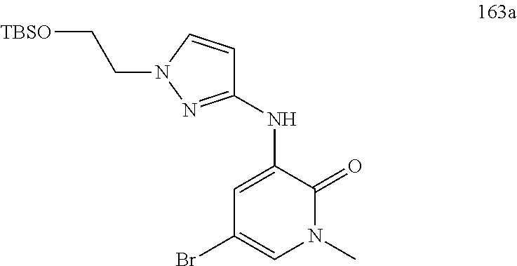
C1(NC2=CC(Br)=CN(C)C2=O)=NN(CC[TBSO])C=C1
